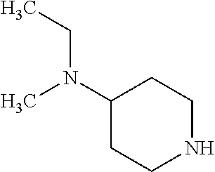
C1(N(C)CC)CCNCC1
